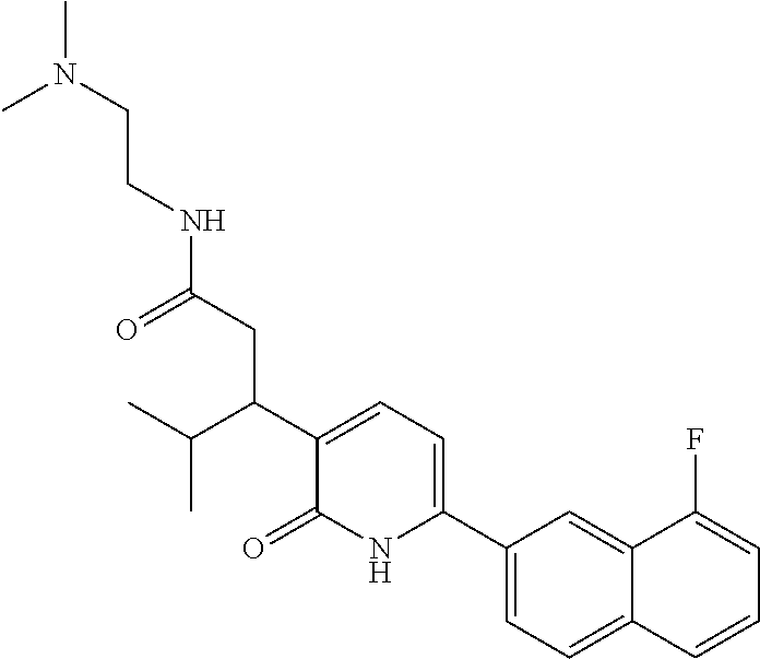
C1=C2C(=CC(C3=CC=C(C(CC(NCCN(C)C)=O)C(C)C)C(=O)N3)=C1)C(F)=CC=C2
